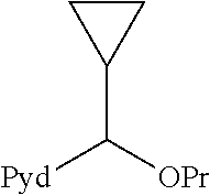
C1(C([OPr])[Pyd])CC1
